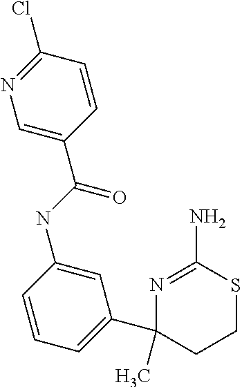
N1=C(N)SCCC1(C1=CC=CC(NC(C2=CN=C(Cl)C=C2)=O)=C1)C
